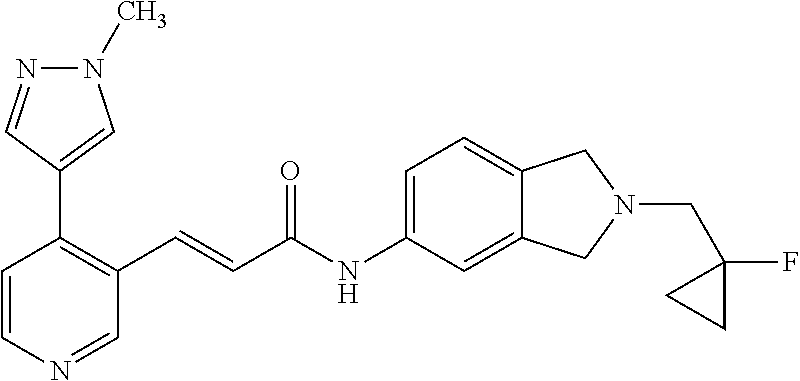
C1=CN=CC(C=CC(NC2=CC=C3C(=C2)CN(CC2(F)CC2)C3)=O)=C1C1=CN(C)N=C1
